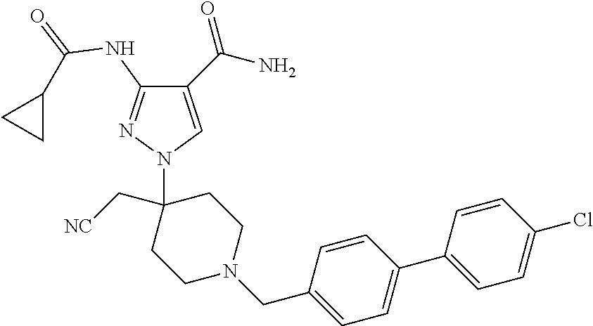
C1(C(N)=O)=CN(C2(C[NC])CCN(CC3=CC=C(C4=CC=C(Cl)C=C4)C=C3)CC2)N=C1NC(=O)C1CC1
